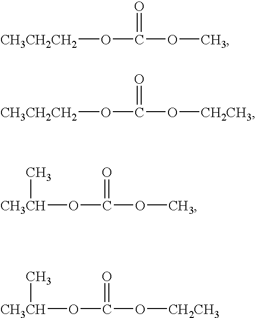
[CH3CH2CH2]OC(=O)OC.[CH3CH2CH2]OC(=O)O[CH2CH3].[CH3CH](OC(=O)OC)C.[CH3CH](OC(=O)O[CH2CH3])C
